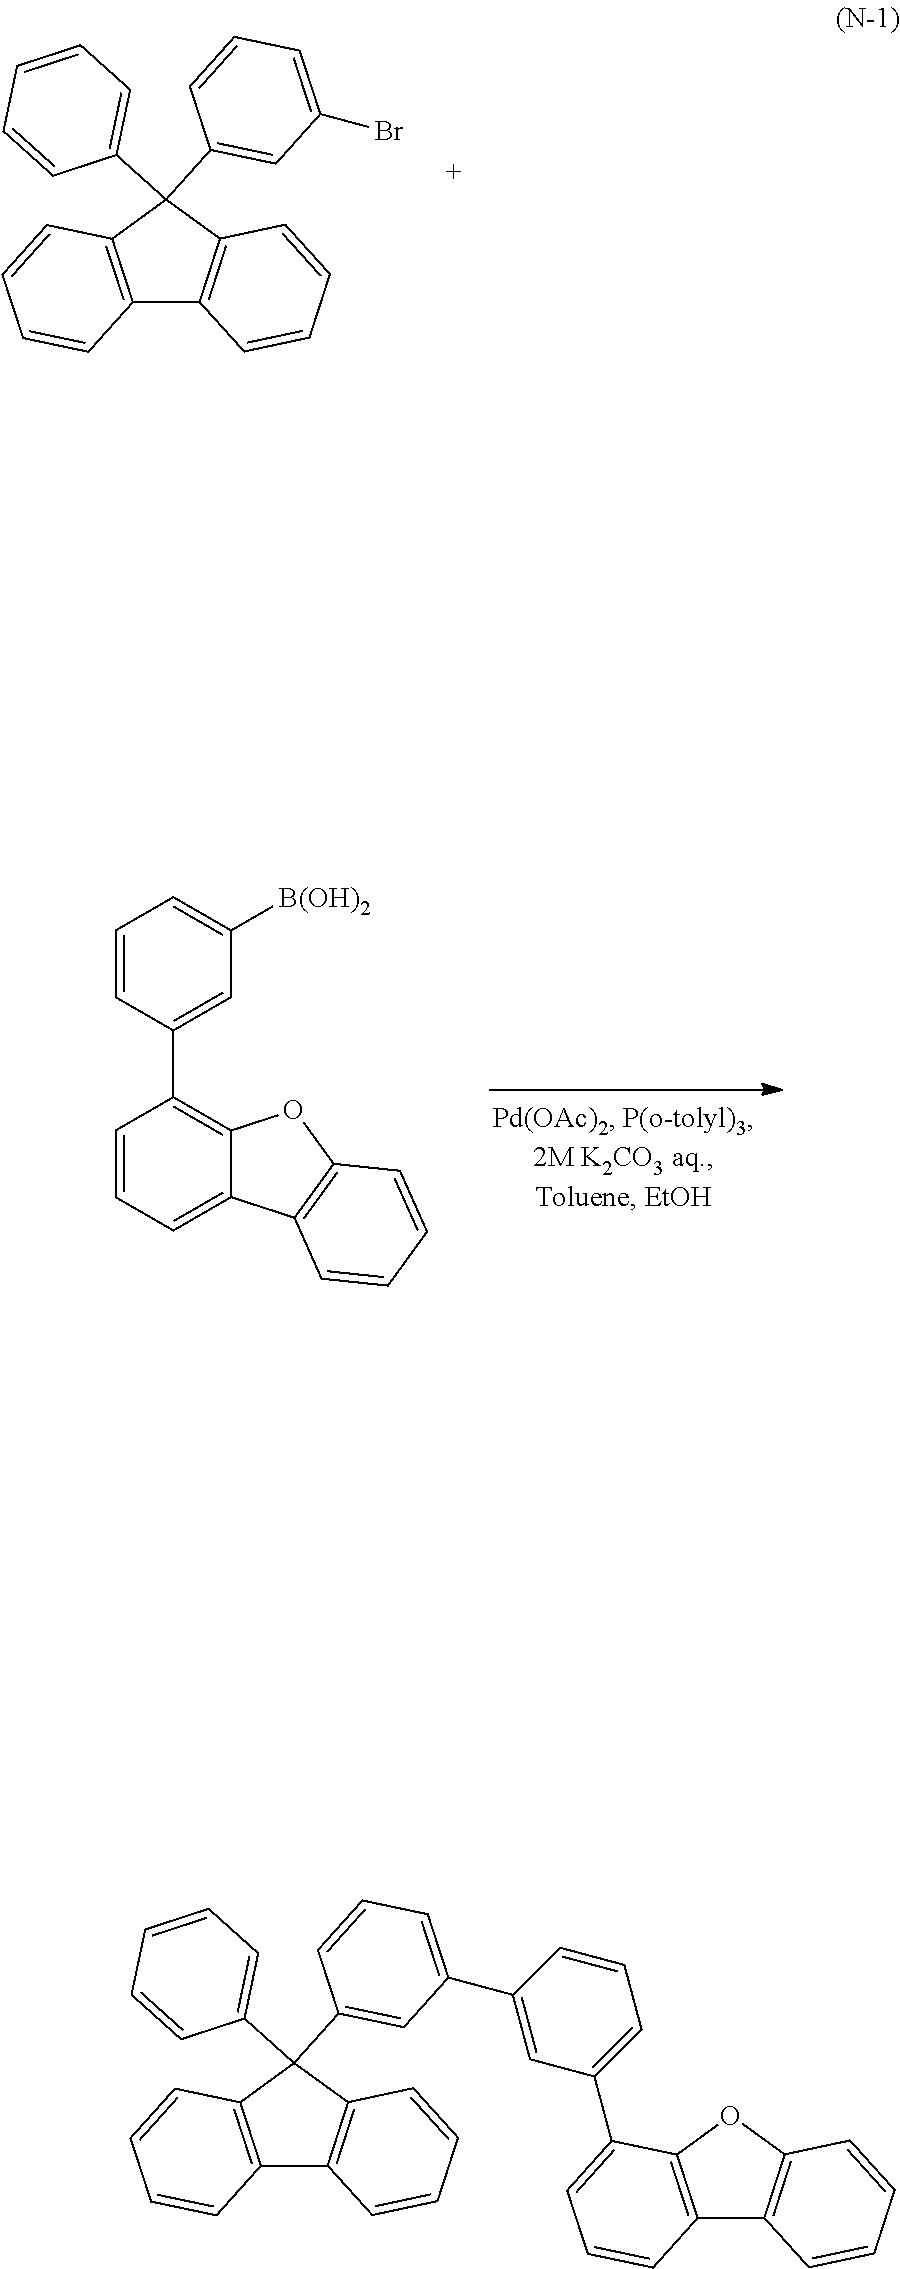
C1=C(C2=CC(C3=CC=CC4=C3OC3=C4C=CC=C3)=CC=C2)C=C(C2(C3=CC=CC=C3)C3=C(C=CC=C3)C3=C2C=CC=C3)C=C1.C1=C(Br)C=C(C2(C3=CC=CC=C3)C3=C(C=CC=C3)C3=C2C=CC=C3)C=C1.C1=CC(C2=C3C(=CC=C2)C2=C(O3)C=CC=C2)=CC([B(OH)2])=C1
